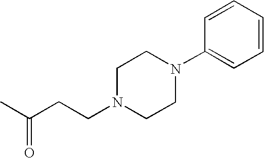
C(CN1CCN(C2=CC=CC=C2)CC1)C(C)=O
